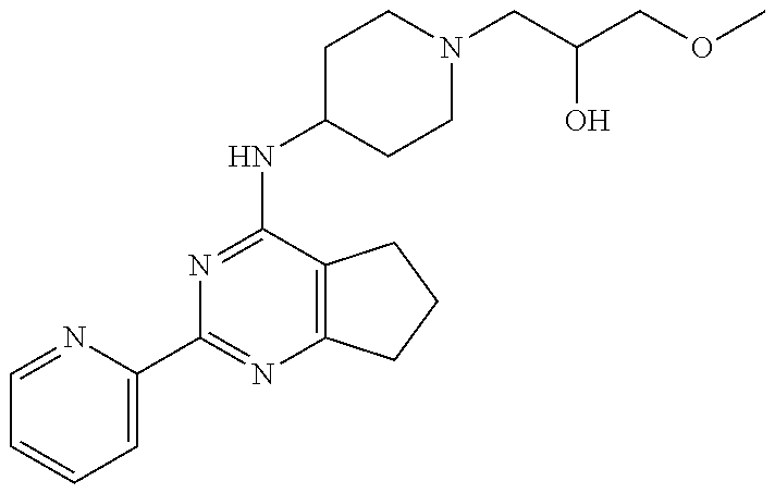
C1=NC(C2=NC3=C(C(NC4CCN(CC(O)COC)CC4)=N2)CCC3)=CC=C1
